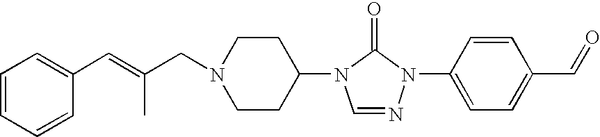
C1=CC=CC(C=C(CN2CCC(N3C=NN(C4=CC=C(C=O)C=C4)C3=O)CC2)C)=C1
